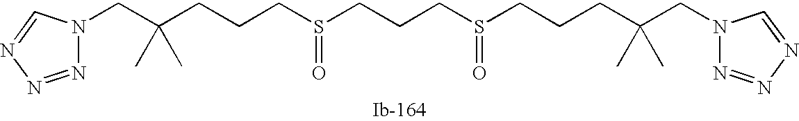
C(CS(=O)CCCS(=O)CCCC(CN1N=NN=C1)(C)C)CC(CN1N=NN=C1)(C)C
